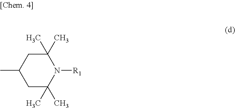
C1(C)(C)CC(C)CC(C)(C)N1[R1]
